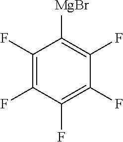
C1(F)=C(F)C(F)=C(F)C(F)=C1[MgBr]
